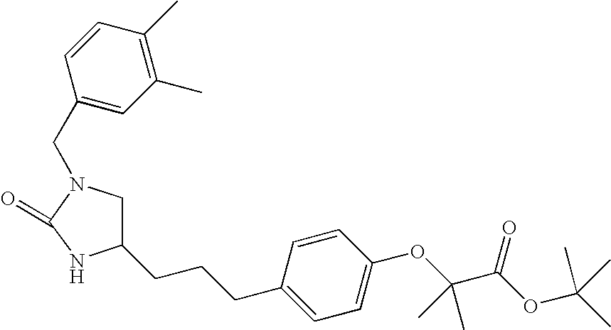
C1N(CC2=CC(C)=C(C)C=C2)C(=O)NC1CCCC1=CC=C(OC(C(=O)OC(C)(C)C)(C)C)C=C1
